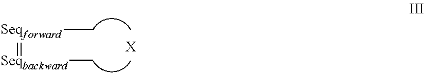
[Seqforward](=[Seqbackward]C)C.[X]
